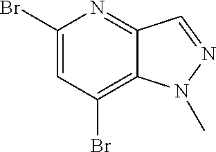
C1(Br)=CC(Br)=C2C(=N1)C=NN2C
